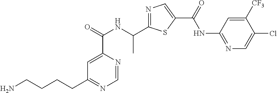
C1=NC(C(=O)NC(C2=NC=C(C(=O)NC3=NC=C(Cl)C([CF3])=C3)S2)C)=CC(CCCCN)=N1
